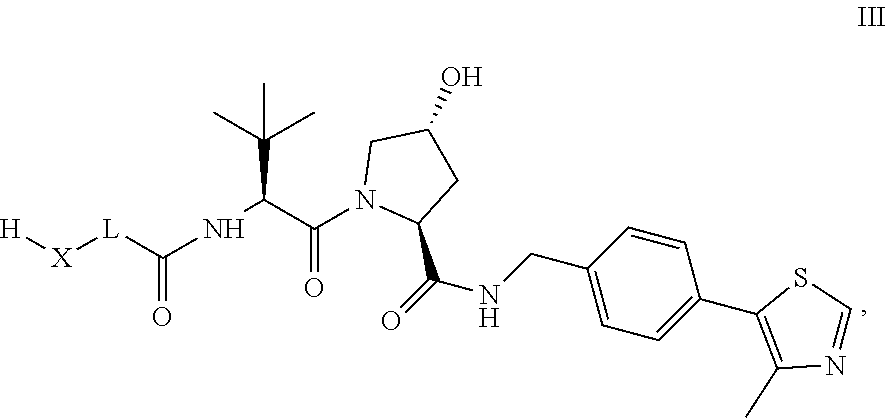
[L](C(=O)NC(C(C)(C)C)C(=O)N1C(C(=O)NCC2=CC=C(C3=C(C)N=CS3)C=C2)CC(O)C1)[X][H]
